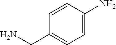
C1=C(N)C=CC(CN)=C1
